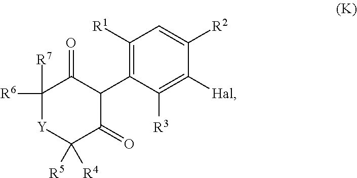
C1([R6])([R7])[Y]C([R5])([R4])C(=O)C(C2=C([R1])C=C([R2])C([Hal])=C2[R3])C1=O
